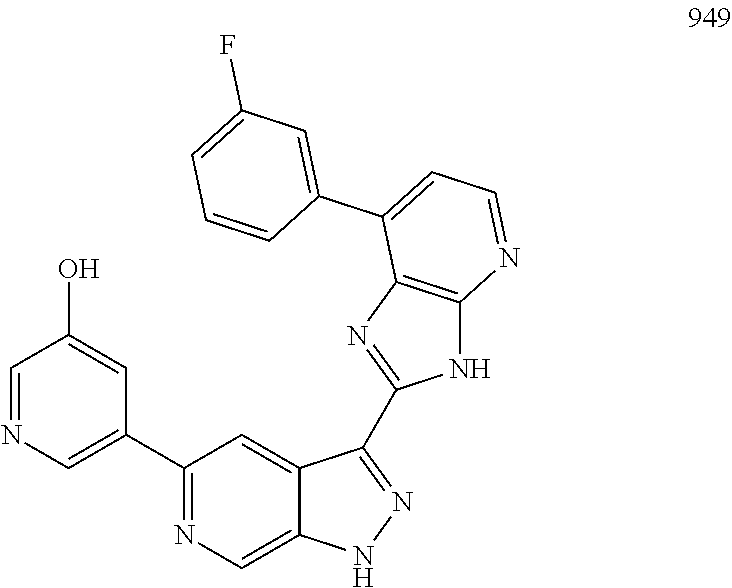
C1(C2=CN=CC(O)=C2)=NC=C2C(=C1)C(C1=NC3=C(N1)N=CC=C3C1=CC(F)=CC=C1)=NN2
